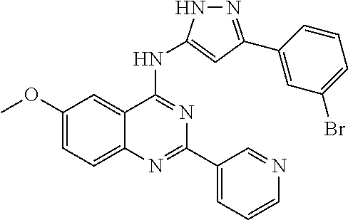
C1(OC)=CC=C2C(=C1)C(NC1=CC(C3=CC(Br)=CC=C3)=NN1)=NC(C1=CC=CN=C1)=N2
